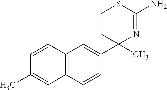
C12=C(C=C(C3(C)N=C(N)SCC3)C=C1)C=CC(C)=C2
